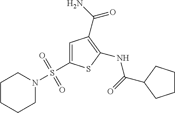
C1=C(S(N2CCCCC2)(=O)=O)SC(NC(=O)C2CCCC2)=C1C(N)=O
